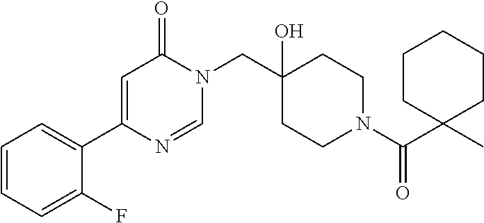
N1(CC2(O)CCN(C(=O)C3(C)CCCCC3)CC2)C(=O)C=C(C2=CC=CC=C2F)N=C1
